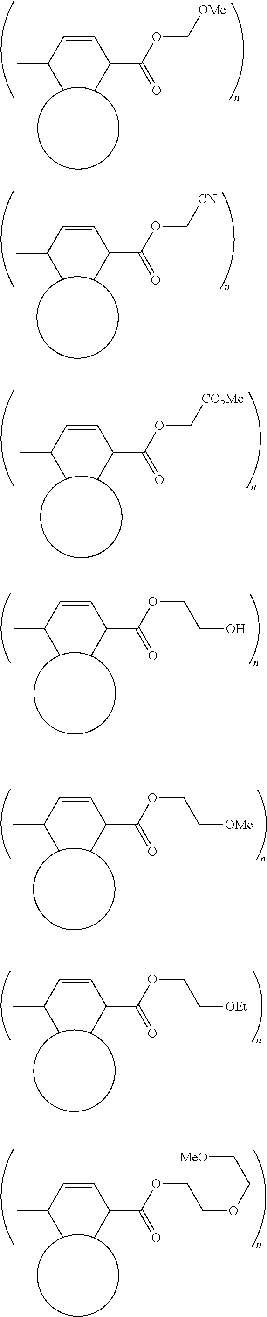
C(=CC(C)C(=O)OC[OMe])C(C)C.C(=CC(C)C(=O)OC[CN])C(C)C.C(=CC(C)C(=O)OC[CO2Me])C(C)C.C(=CC(C)C(=O)OCCO)C(C)C.C(=CC(C)C(=O)OCC[OEt])C(C)C.C(=CC(C)C(=O)OCCOCC[MeO])C(C)C.C(=CC(C)C(=O)OCC[OMe])C(C)C
